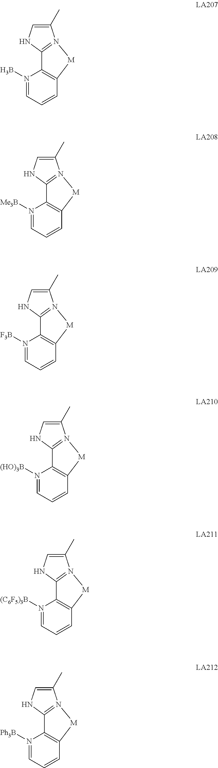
N1(B)=CC=CC2=C1C1=N(C(C)=CN1)[M]2.N1([Me3B])=CC=CC2=C1C1=N(C(C)=CN1)[M]2.N1([F3B])=CC=CC2=C1C1=N(C(C)=CN1)[M]2.N1([(HO)3B])=CC=CC2=C1C1=N(C(C)=CN1)[M]2.N1([(C6F5)3B])=CC=CC2=C1C1=N(C(C)=CN1)[M]2.N1([Ph3B])=CC=CC2=C1C1=N(C(C)=CN1)[M]2
